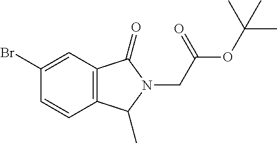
C12=C(C(=O)N(CC(OC(C)(C)C)=O)C1C)C=C(Br)C=C2
